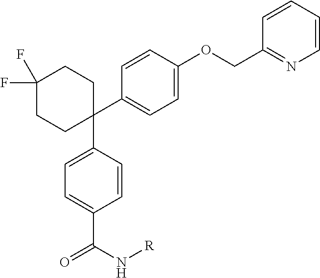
C1(C2(C3=CC=C(C(N[R])=O)C=C3)CCC(F)(F)CC2)=CC=C(OCC2=NC=CC=C2)C=C1
